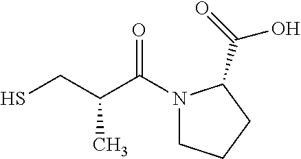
SCC(C(N1CCCC1C(=O)O)=O)C
